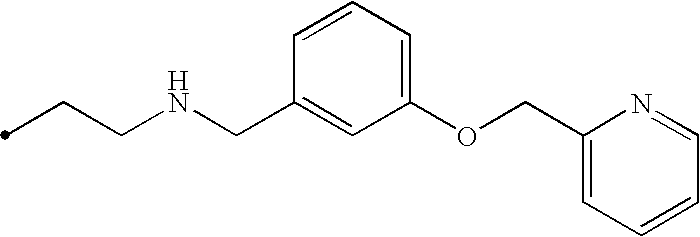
C(CNCC1=CC(OCC2=CC=CC=N2)=CC=C1)C
